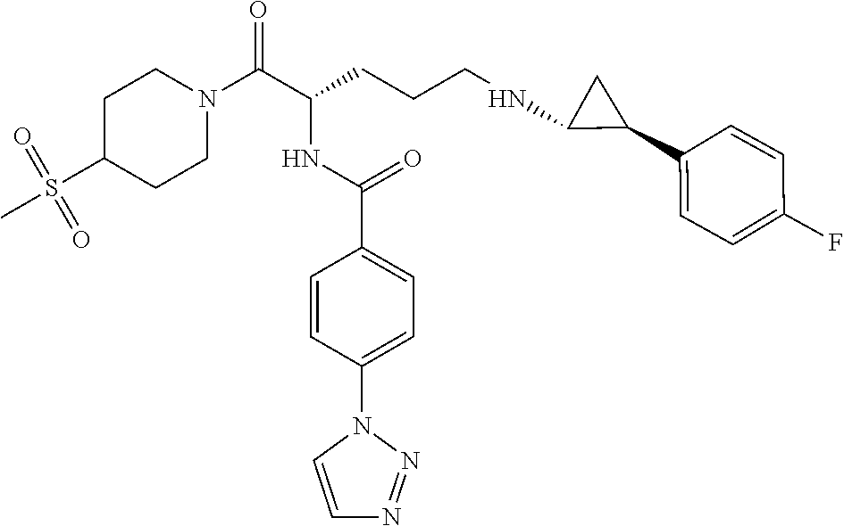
C1C(S(=O)(=O)C)CCN(C(C(CCCNC2C(C3=CC=C(F)C=C3)C2)NC(C2=CC=C(N3C=CN=N3)C=C2)=O)=O)C1
